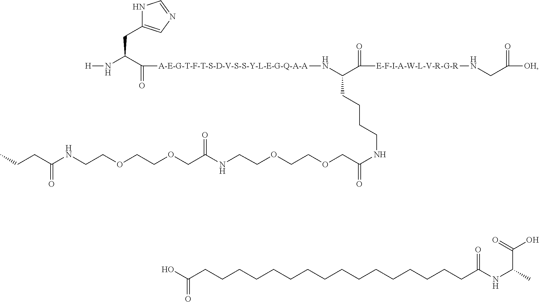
N1C(CC(N[H])C([A-E-G-T-F-T-S-D-V-S-S-Y-L-E-G-Q-A-A]NC(C([E-F-I-A-W-L-V-R-G-R]NCC([OH])=O)=O)CCCCNC(COCCOCCNC(COCCOCCNC(=O)CCC)=O)=O)=O)=CN=C1.C(CCCCCCCCCCCCCCCCC(NC(C)C(=O)O)=O)(O)=O
